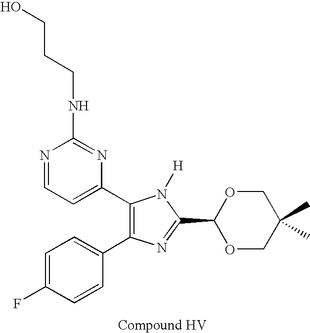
C1=C(F)C=CC(C2=C(C3=CC=NC(NCCCO)=N3)N([H])C(C3OCC(C)(C)CO3)=N2)=C1
